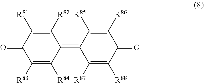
C1([R82])=C([R81])C(=O)C([R83])=C([R84])C1=C1C([R87])=C([R88])C(=O)C([R86])=C1[R85]
